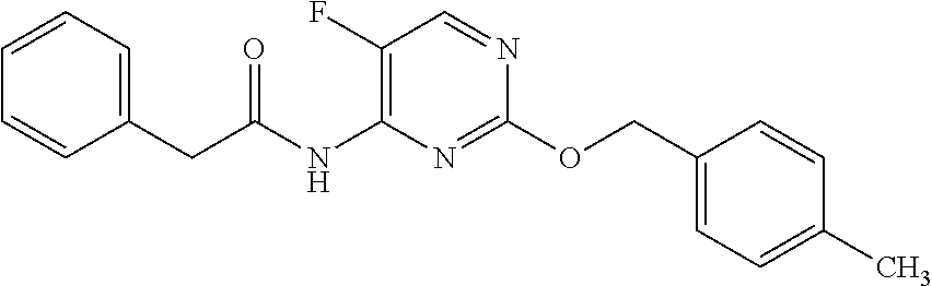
C1(OCC2=CC=C(C)C=C2)=NC(NC(CC2=CC=CC=C2)=O)=C(F)C=N1
